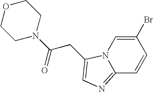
C1(Br)=CN2C(=NC=C2CC(=O)N2CCOCC2)C=C1
